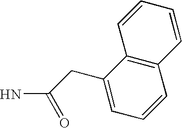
C(=O)(N)CC1=CC=CC2=C1C=CC=C2
